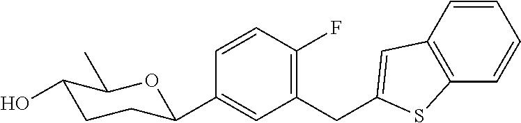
C1=CC(F)=C(CC2=CC3=C(C=CC=C3)S2)C=C1C1CCC(O)C(C)O1
